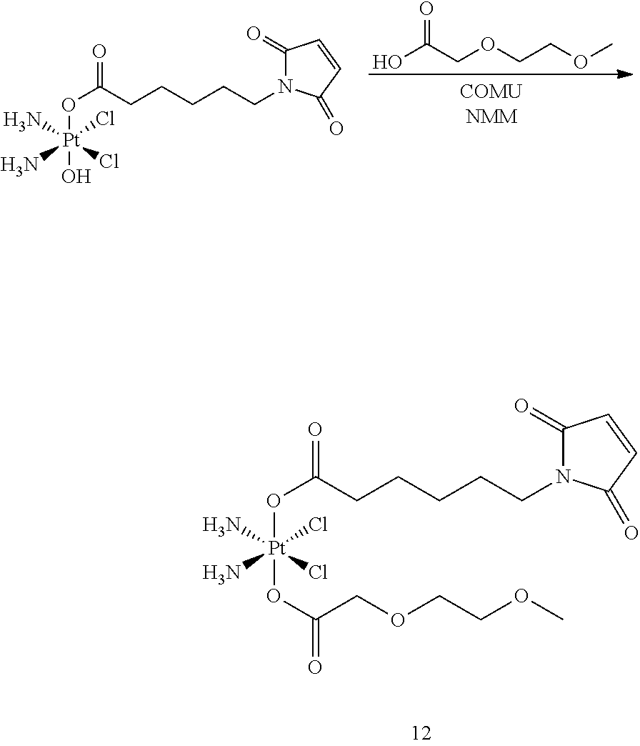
OC(COCCOC)=O.N[Pt](Cl)(N)(Cl)(OC(=O)CCCCCN1C(=O)C=CC1=O)O.N[Pt](Cl)(N)(Cl)(OC(=O)CCCCCN1C(=O)C=CC1=O)OC(=O)COCCOC
